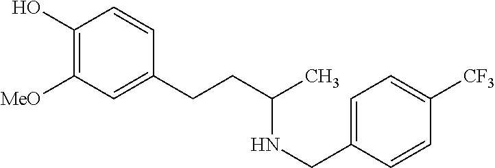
C1(O)=C([MeO])C=C(CCC(C)NCC2=CC=C([CF3])C=C2)C=C1
